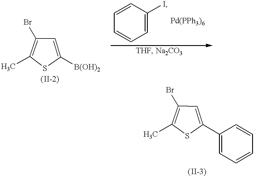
CC1=C(Br)C=C([B(OH)2])S1.C1=CC(I)=CC=C1.CC1=C(Br)C=C(C2=CC=CC=C2)S1
